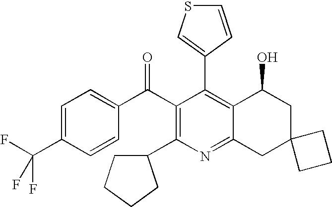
C1(C2=C3C(=NC(C4CCCC4)=C2C(C2=CC=C(C(F)(F)F)C=C2)=O)CC2(CC3O)CCC2)=CSC=C1
